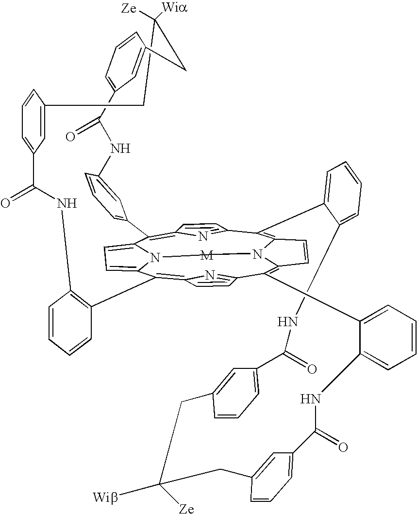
C1=CC2=C(C=C1)NC(=O)C1=CC=CC(=C1)CC([Wia])([Ze])CC1=CC(=CC=C1)C(=O)NC1=CC(=CC=C1)C1=C3C=CC(=N3)C3=C4C=CC5=C(C6=NC(=C2C2=CC=C1N2CN54)C=C6)C1=CC=CC=C1NC(=O)C1=CC=CC(=C1)CC([Ze])([Wib])CC1=CC(=CC=C1)C(=O)NC1=CC=CC=C13
